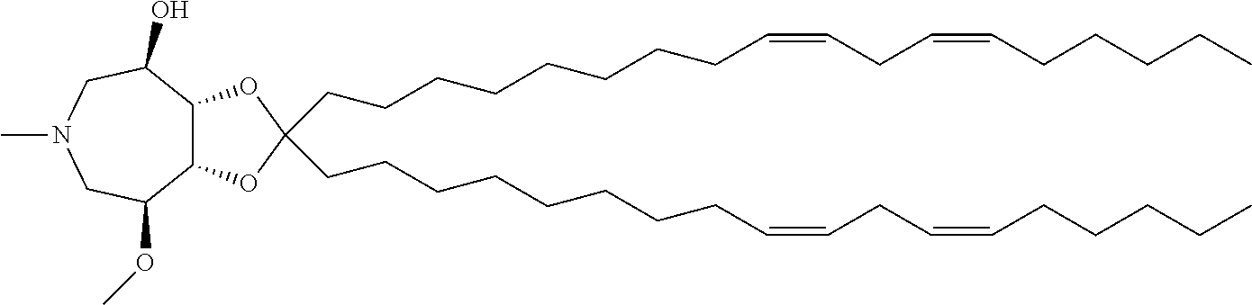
C12C(OC(CCCCCCCCC=CCC=CCCCCC)(CCCCCCCCC=CCC=CCCCCC)O1)C(O)CN(C)CC2OC
